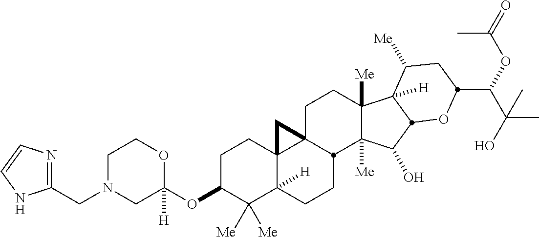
C1(CN2CC(OC3C([Me])([Me])C4([H])C5(CC3)C3(CCC6([Me])C([Me])(C(O)C7C6([H])C([Me])CC(C(C(C)(C)O)OC(C)=O)O7)C3CC4)C5)([H])OCC2)=NC=CN1
